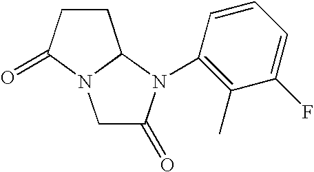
C1C(=O)N(C2=C(C)C(F)=CC=C2)C2N1C(=O)CC2
